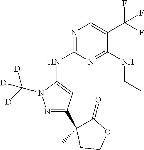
N1=C(NC2=CC(C3(C)C(=O)OCC3)=NN2C([D])([D])[D])N=C(NCC)C(C(F)(F)F)=C1
